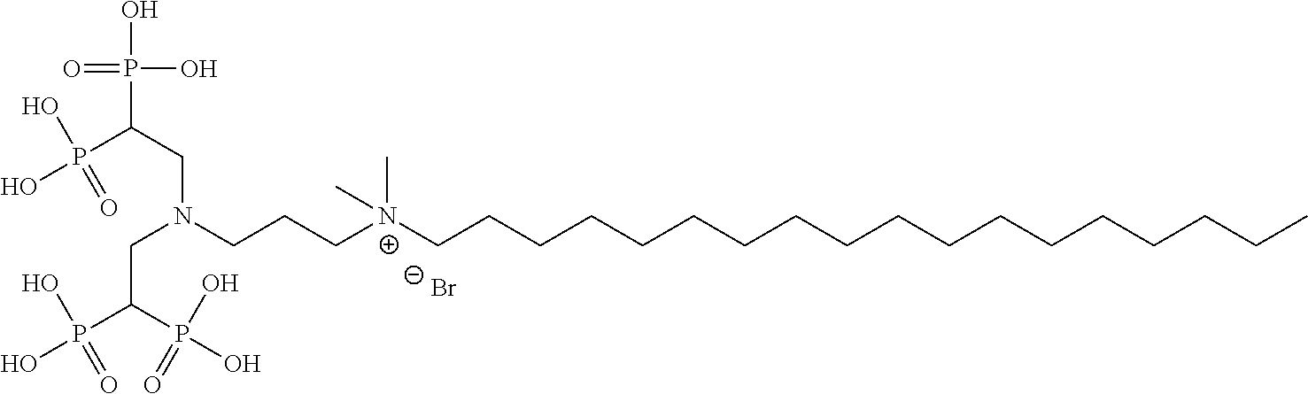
[Br-].C(CCCCCCCCCCCCCCC)CC[N+](CCCN(CC(P(O)(O)=O)P(O)(O)=O)CC(P(O)(O)=O)P(O)(O)=O)(C)C
